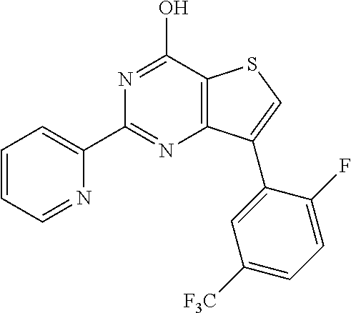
C1(C2=NC3=C(C(O)=N2)SC=C3C2=CC([F3C])=CC=C2F)=CC=CC=N1
